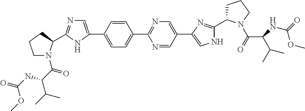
C1=C(C2=CN=C(C3N(C(C(NC(=O)OC)C(C)C)=O)CCC3)N2)C=CC(C2=NC=C(C3=CNC(C4CCCN4C(=O)C(C(C)C)NC(=O)OC)=N3)C=N2)=C1
